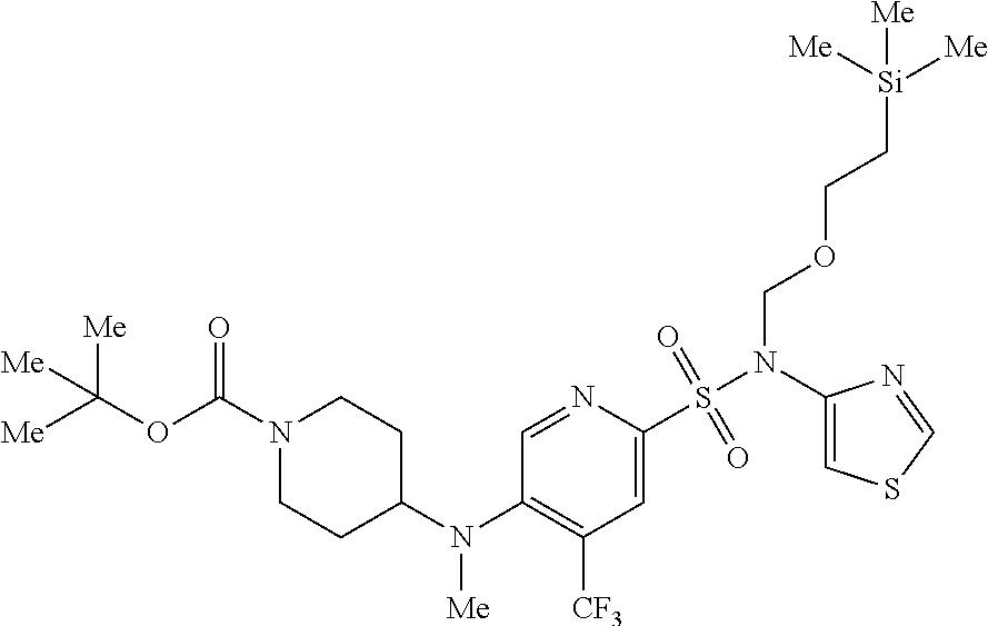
C1(N(C2CCN(C(OC([Me])([Me])[Me])=O)CC2)[Me])=C([CF3])C=C(S(N(C2=CSC=N2)COCC[Si]([Me])([Me])[Me])(=O)=O)N=C1
